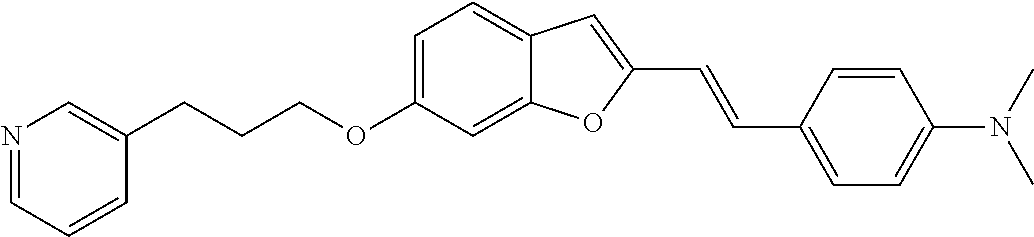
C1=C(OCCCC2=CN=CC=C2)C=C2C(=C1)C=C(C=CC1=CC=C(N(C)C)C=C1)O2
